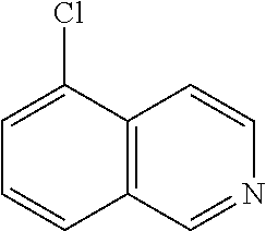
C1=C(Cl)C2=C(C=C1)C=NC=C2
